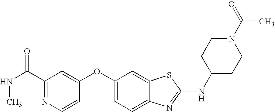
N1=C(C(NC)=O)C=C(OC2=CC=C3C(=C2)SC(NC2CCN(C(=O)C)CC2)=N3)C=C1
